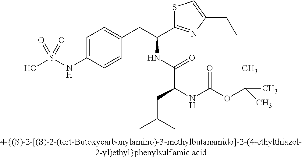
OS(NC1=CC=C(CC(C2=NC(CC)=CS2)NC(C(NC(OC(C)(C)C)=O)CC(C)C)=O)C=C1)(=O)=O
